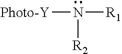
[Photo-Y]N([R1])[R2]
